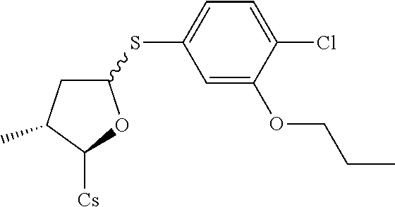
C1C(SC2=CC=C(Cl)C(OCCC)=C2)OC([Cs])C1C
